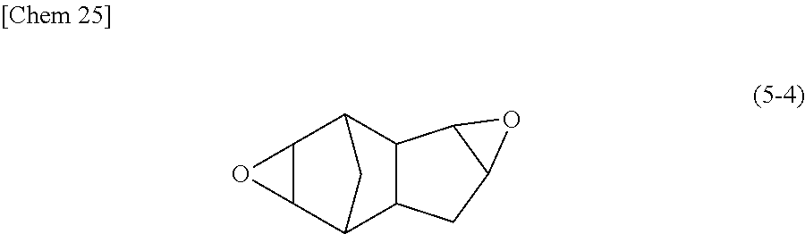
C12CC(C3C1C1C(C3)O1)C1OC21
